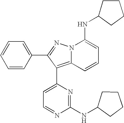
C1=CC(C2=NN3C(=C2C2=CC=NC(NC4CCCC4)=N2)C=CC=C3NC2CCCC2)=CC=C1
